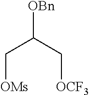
[OBn]C(C[OCF3])C[OMs]
